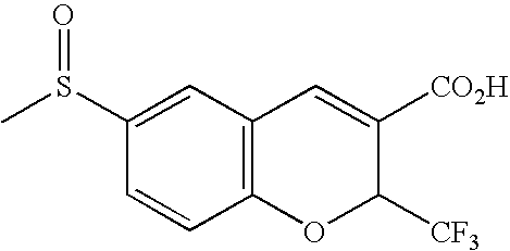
C1(S(C)=O)=CC2=C(C=C1)OC([CF3])C([CO2H])=C2
